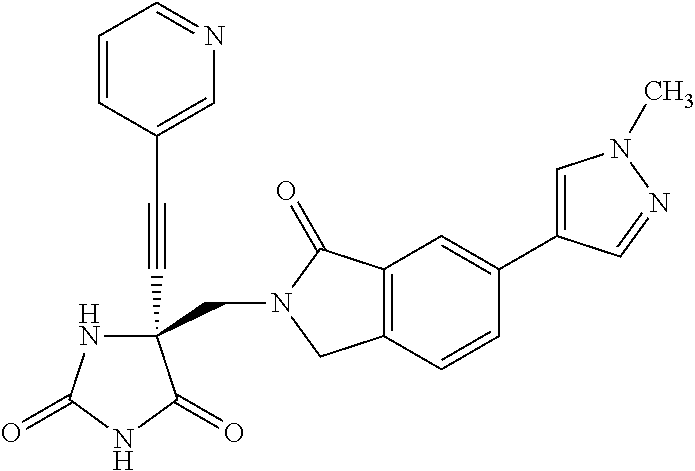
C1(C#CC2=CN=CC=C2)(CN2C(=O)C3=C(C2)C=CC(C2=CN(C)N=C2)=C3)NC(=O)NC1=O
